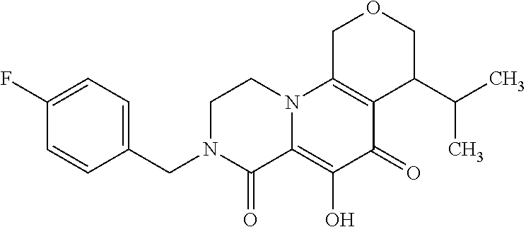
C1(CN2C(=O)C3=C(O)C(=O)C4=C(N3CC2)COCC4C(C)C)=CC=C(F)C=C1
